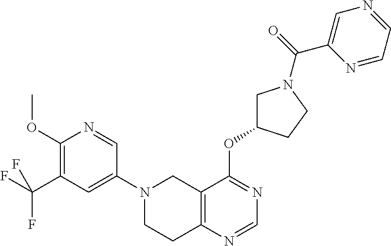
C1(N2CCC3=C(C2)C(OC2CN(C(=O)C4=CN=CC=N4)CC2)=NC=N3)=CC(C(F)(F)F)=C(OC)N=C1
